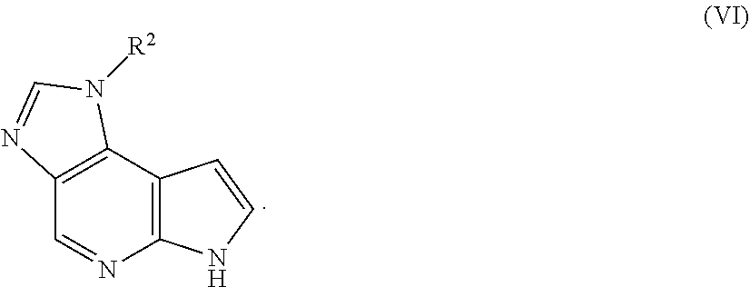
C12=C(C3=C(C=N1)N=CN3[R2])C=CN2
